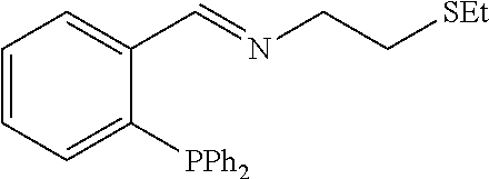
C1=CC=C([PPh2])C(C=NCC[SEt])=C1
